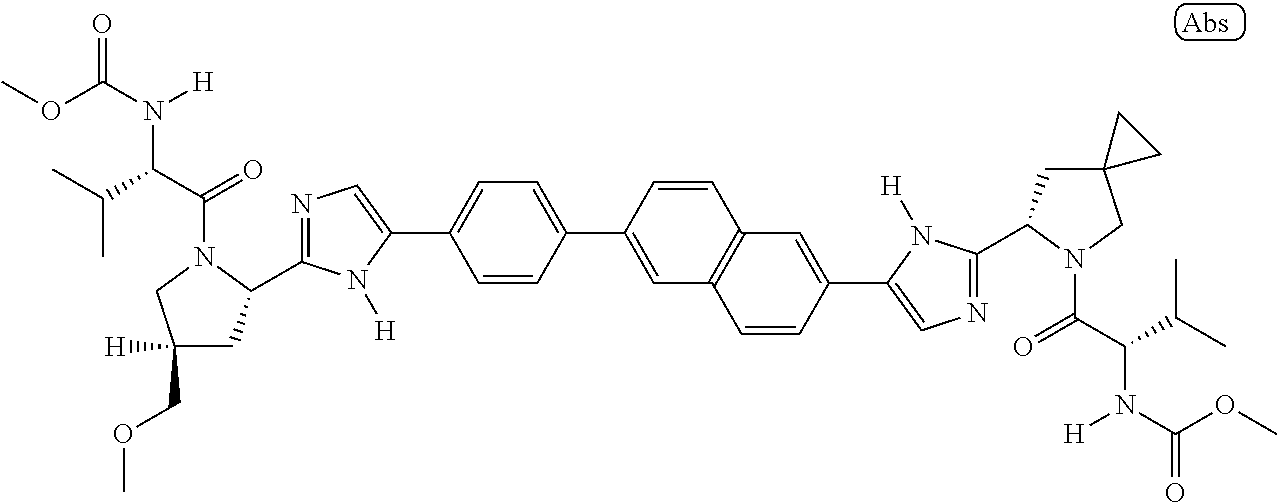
C1=CC(C2=CC3=C(C=C(C4=CN=C(C5CC6(CN5C(=O)C(C(C)C)N([H])C(=O)OC)CC6)N4[H])C=C3)C=C2)=CC=C1C1=CN=C(C2CC(COC)([H])CN2C(=O)C(N([H])C(=O)OC)C(C)C)N1[H]
